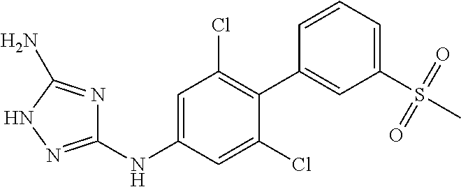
C1(NC2=CC(Cl)=C(C3=CC(S(C)(=O)=O)=CC=C3)C(Cl)=C2)=NNC(N)=N1
